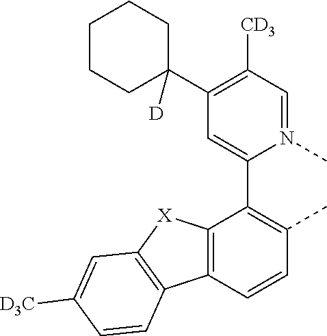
C12=C(C=CC(C)=C1C1=CC(C3([D])CCCCC3)=C([CD3])C=N1C)C1=C([X]2)C=C([D3C])C=C1
